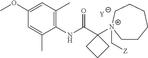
[Y].C1=C(C)C(NC(C2([N+]3(C[Z])CCCCCC3)CCC2)=O)=C(C)C=C1OC
